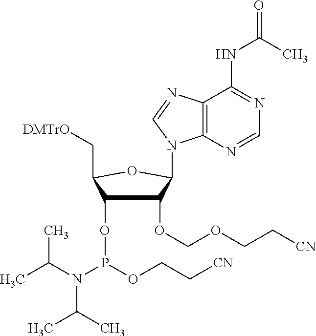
C1(NC(C)=O)=NC=NC2=C1N=CN2C1C(OCOCC[CN])C(OP(N(C(C)C)C(C)C)OCC[CN])C(C[DMTrO])O1
